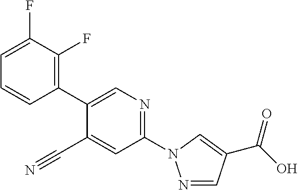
C1=CC(C2=CN=C(N3N=CC(C(=O)O)=C3)C=C2C#N)=C(F)C(F)=C1
